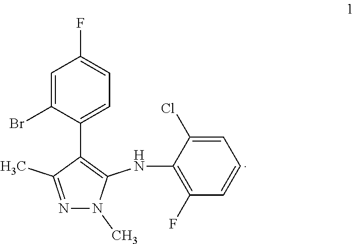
C1=C(Br)C(C2=C(NC3=C(F)C=CC=C3Cl)N(C)N=C2C)=CC=C1F
